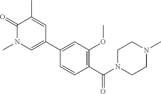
O=C1C(C)=CC(C2=CC(OC)=C(C(=O)N3CCN(C)CC3)C=C2)=CN1C
